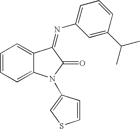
C1=CC=C2C(=C1)C(=NC1=CC=CC(C(C)C)=C1)C(=O)N2C1=CSC=C1
